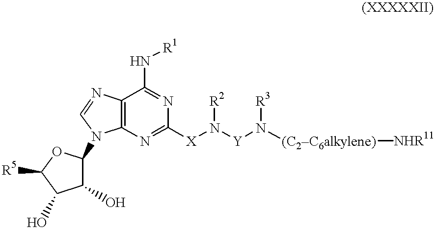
C12=C(N=C([X]N([Y]N([(C2C6alkylene)][NHR11])[R3])[R2])N=C1N[R1])N(C1OC([R5])C(O)C1O)C=N2
